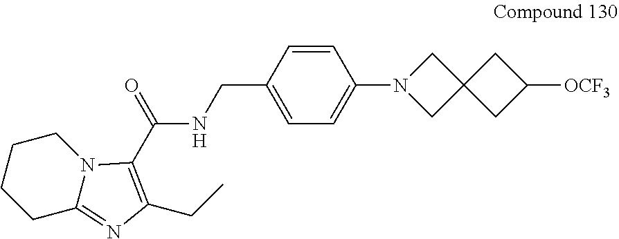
[OCF3]C1CC2(C1)CN(C1=CC=C(CNC(=O)C3=C(CC)N=C4N3CCCC4)C=C1)C2
